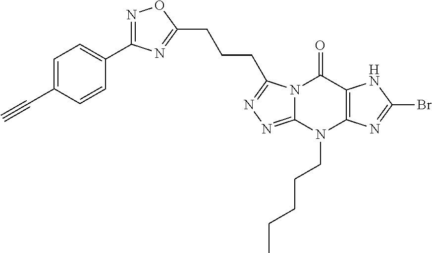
C1=C(C#C)C=CC(C2=NOC(CCCC3=NN=C4N3C(=O)C3=C(N4CCCCC)N=C(Br)N3)=N2)=C1
